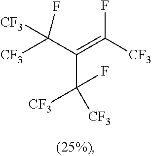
[CF3]C(C(=C([CF3])F)C([CF3])(F)[CF3])([CF3])F
